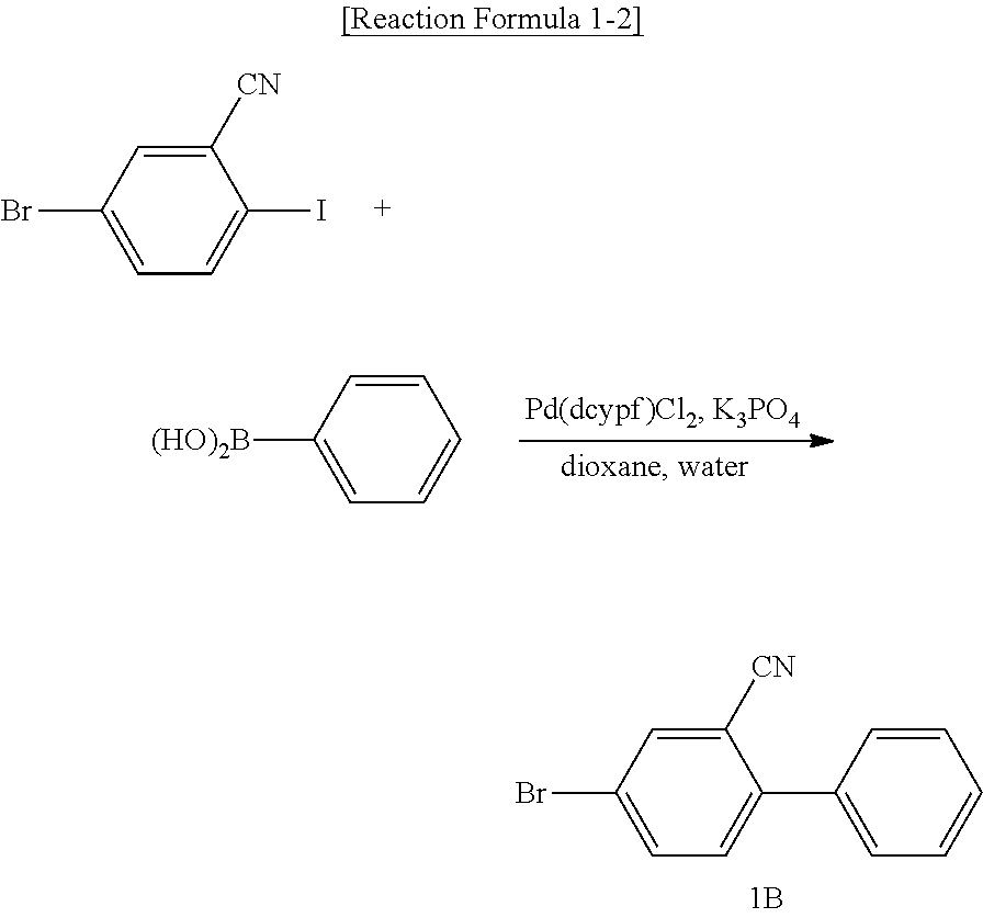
C1=CC(C2=CC=C(Br)C=C2[CN])=CC=C1.C1([CN])=CC(Br)=CC=C1I.C1=CC([(HO)2B])=CC=C1
